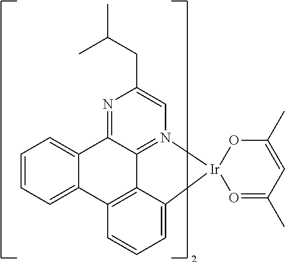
C1=CC=C2C(=C1)C1=NC(CC(C)C)=CN3=C1C1=C2C=CC=C1[Ir]31O=C(C)C=C(C)O1
